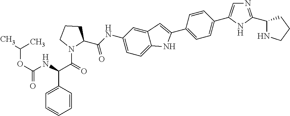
C1(NC(C2CCCN2C(=O)C(NC(=O)OC(C)C)C2=CC=CC=C2)=O)=CC=C2C(=C1)C=C(C1=CC=C(C3=CN=C(C4NCCC4)N3)C=C1)N2
